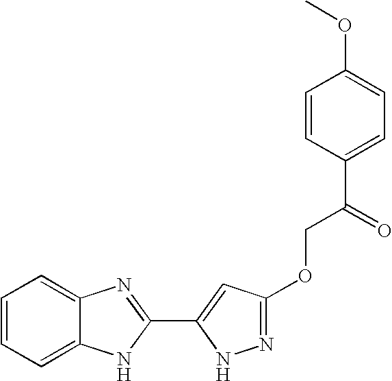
C1=CC=C2C(=C1)N=C(C1=CC(OCC(=O)C3=CC=C(OC)C=C3)=NN1)N2
